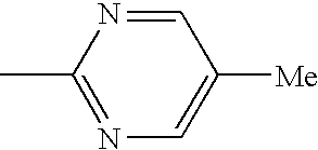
C1(C)=NC=C([Me])C=N1
